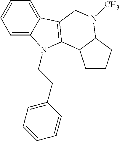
C1=C2C(=CC=C1)C1=C(N2CCC2=CC=CC=C2)C2C(N(C)C1)CCC2
